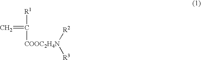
C(=C)([R1])[COOC2H4N]([R2])[R3]
